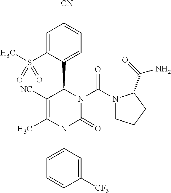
C1=C(S(C)(=O)=O)C(C2N(C(N3CCCC3C(=O)N)=O)C(=O)N(C3=CC=CC([CF3])=C3)C(C)=C2[NC])=CC=C1[CN]
